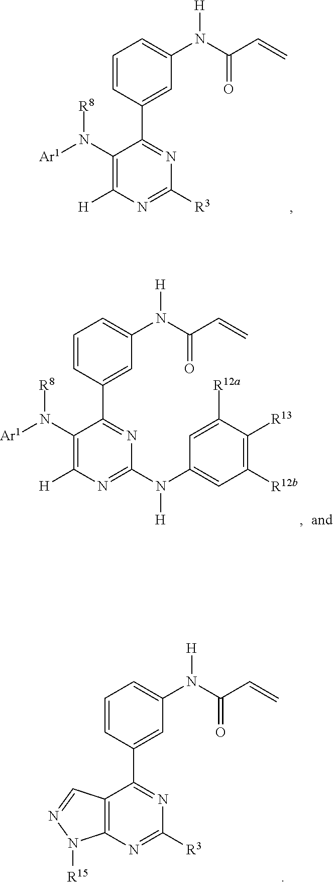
C1=CC(C2=NC([R3])=NC([H])=C2N([Ar1])[R8])=CC(N(C(C=C)=O)[H])=C1.C1=CC(C2=NC(N(C3=CC([R12b])=C([R13])C([R12a])=C3)[H])=NC([H])=C2N([Ar1])[R8])=CC(N(C(C=C)=O)[H])=C1.C12=C(N=C([R3])N=C1C1=CC(N(C(C=C)=O)[H])=CC=C1)N([R15])N=C2
